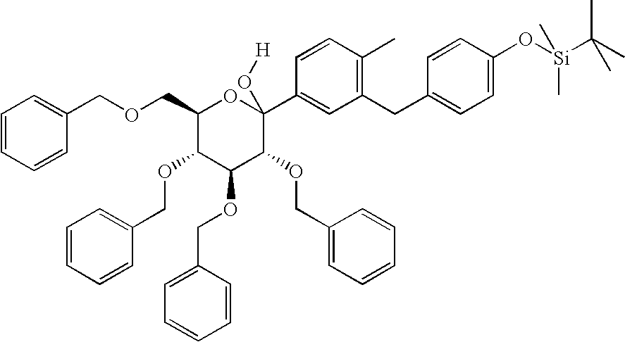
C1=CC=CC(COCC2C(OCC3=CC=CC=C3)C(OCC3=CC=CC=C3)C(OCC3=CC=CC=C3)C(C3=CC(CC4=CC=C(O[Si](C(C)(C)C)(C)C)C=C4)=C(C)C=C3)(O[H])O2)=C1
